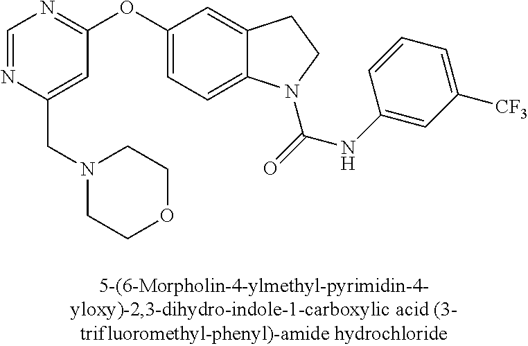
C1(OC2=CC=C3C(=C2)CCN3C(=O)NC2=CC([CF3])=CC=C2)=NC=NC(CN2CCOCC2)=C1
